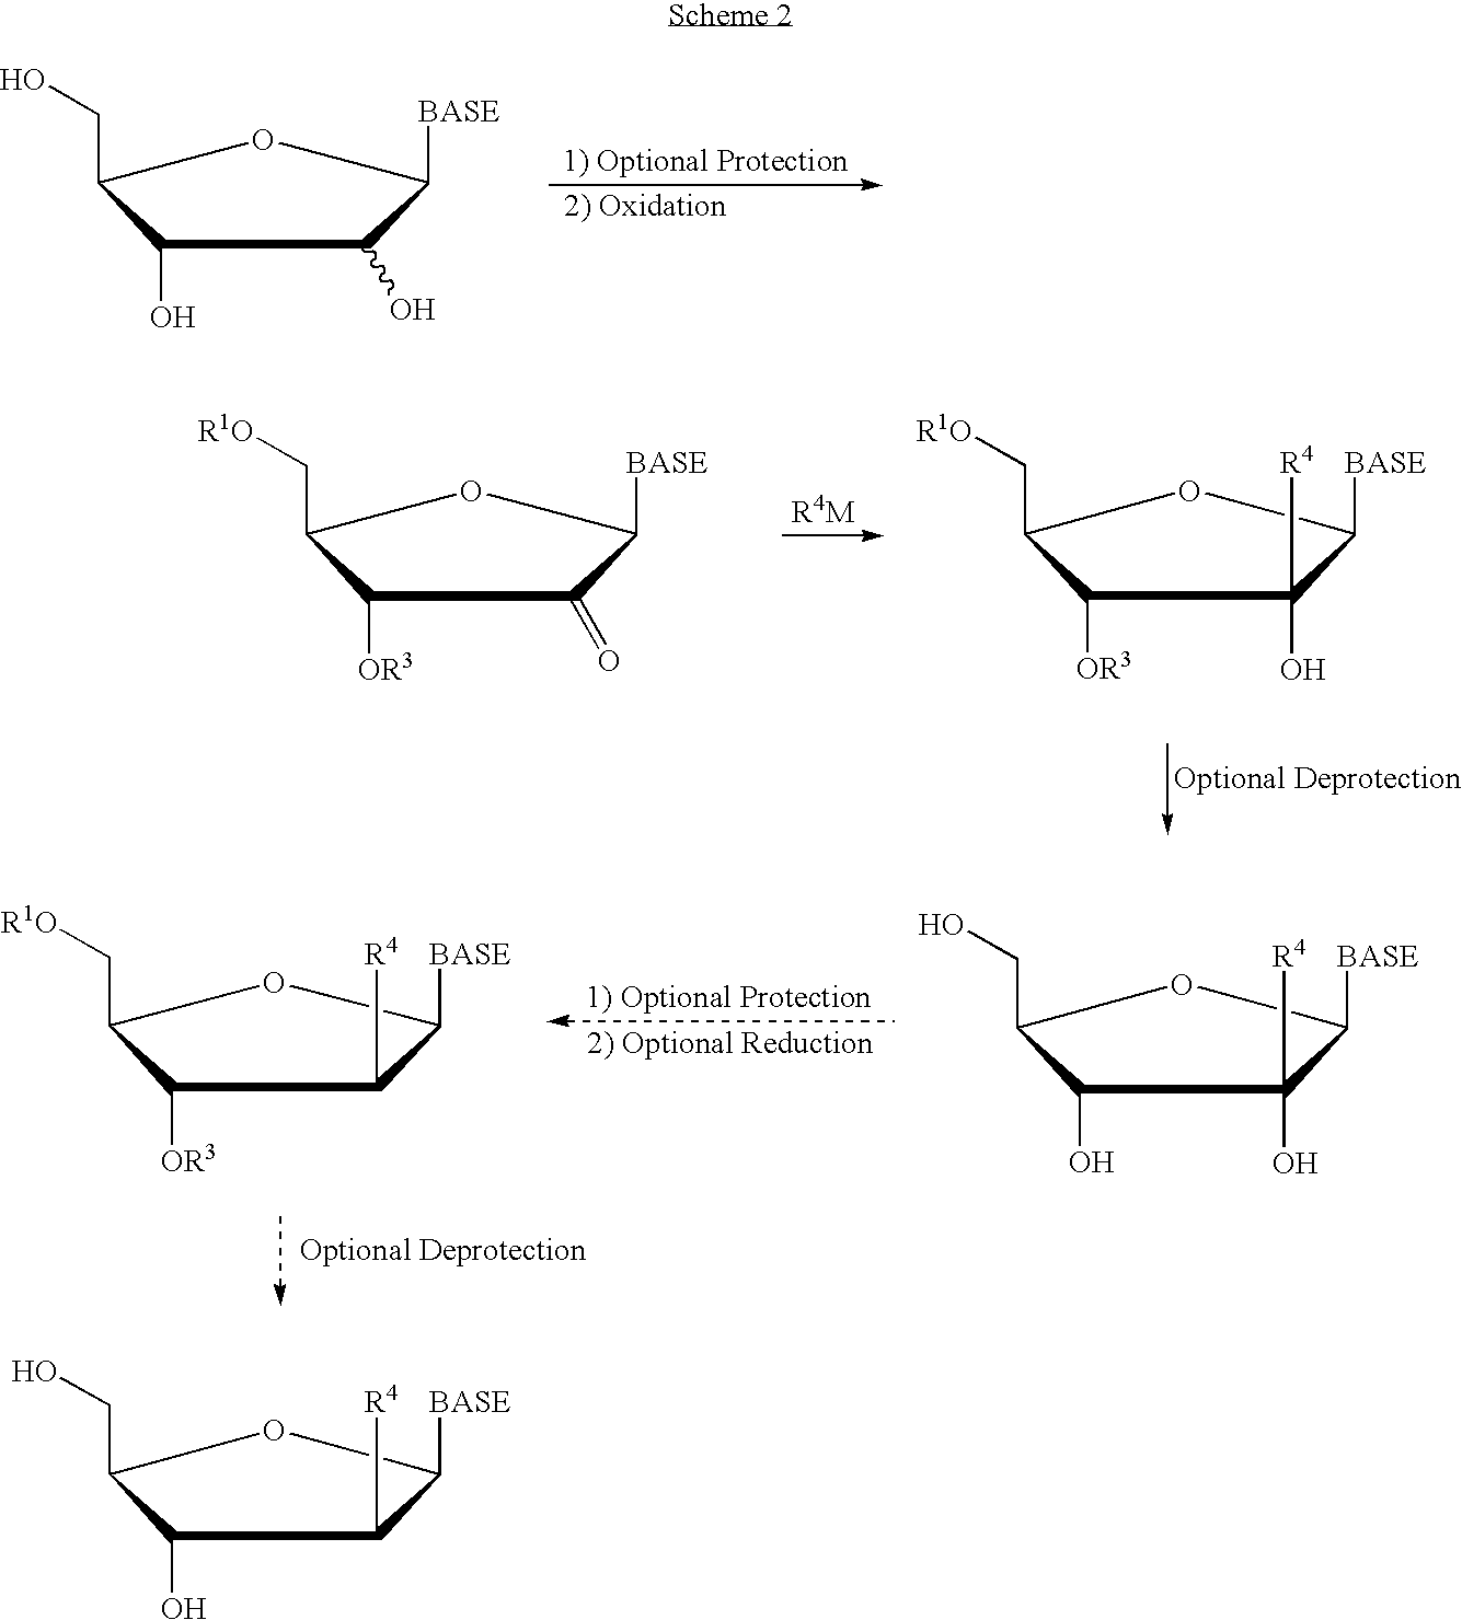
C1(CO)OC([BASE])C(O)([R4])C1O.C1(C[R1O])OC([BASE])C([R4])C1[OR3].C1(CO)OC([BASE])C(O)C1O.C1(C[R1O])OC([BASE])C(O)([R4])C1[OR3].C1(C[R1O])OC([BASE])C(=O)C1[OR3].C1(CO)OC([BASE])C([R4])C1O
